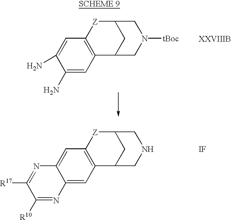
[Z]1C2=C(C3CC1CN([tBoc])C3)C=C(N)C(N)=C2.[Z]1C2=C(C3CC1CNC3)C=C1C(=C2)N=C([R17])C([R10])=N1.[IF]
